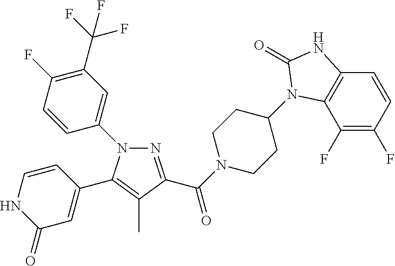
N1=C(C(=O)N2CCC(N3C4=C(C=CC(F)=C4F)NC3=O)CC2)C(C)=C(C2=CC(=O)NC=C2)N1C1=CC(C(F)(F)F)=C(F)C=C1
